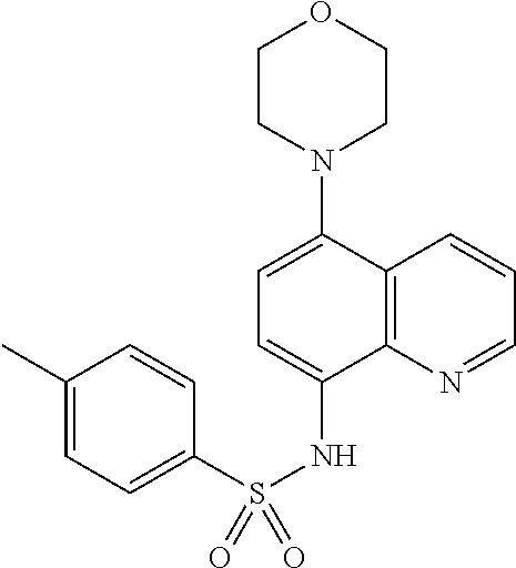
C12=C(N=CC=C1)C(NS(C1=CC=C(C)C=C1)(=O)=O)=CC=C2N1CCOCC1
